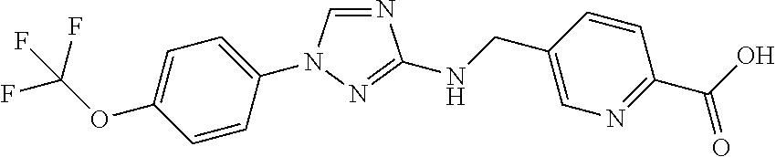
C1=CC(N2C=NC(NCC3=CN=C(C(O)=O)C=C3)=N2)=CC=C1OC(F)(F)F
